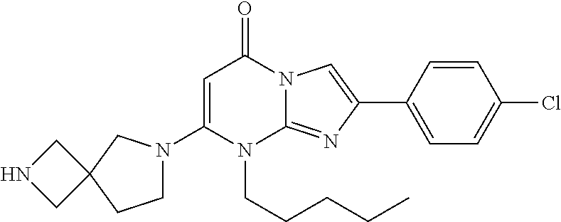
C1(N2CCC3(C2)CNC3)=CC(=O)N2C(=NC(C3=CC=C(Cl)C=C3)=C2)N1CCCCC
